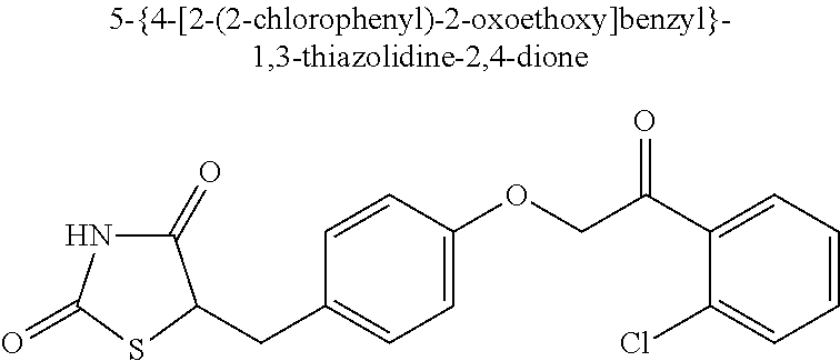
C1=CC=C(C(COC2=CC=C(CC3C(=O)NC(=O)S3)C=C2)=O)C(Cl)=C1
